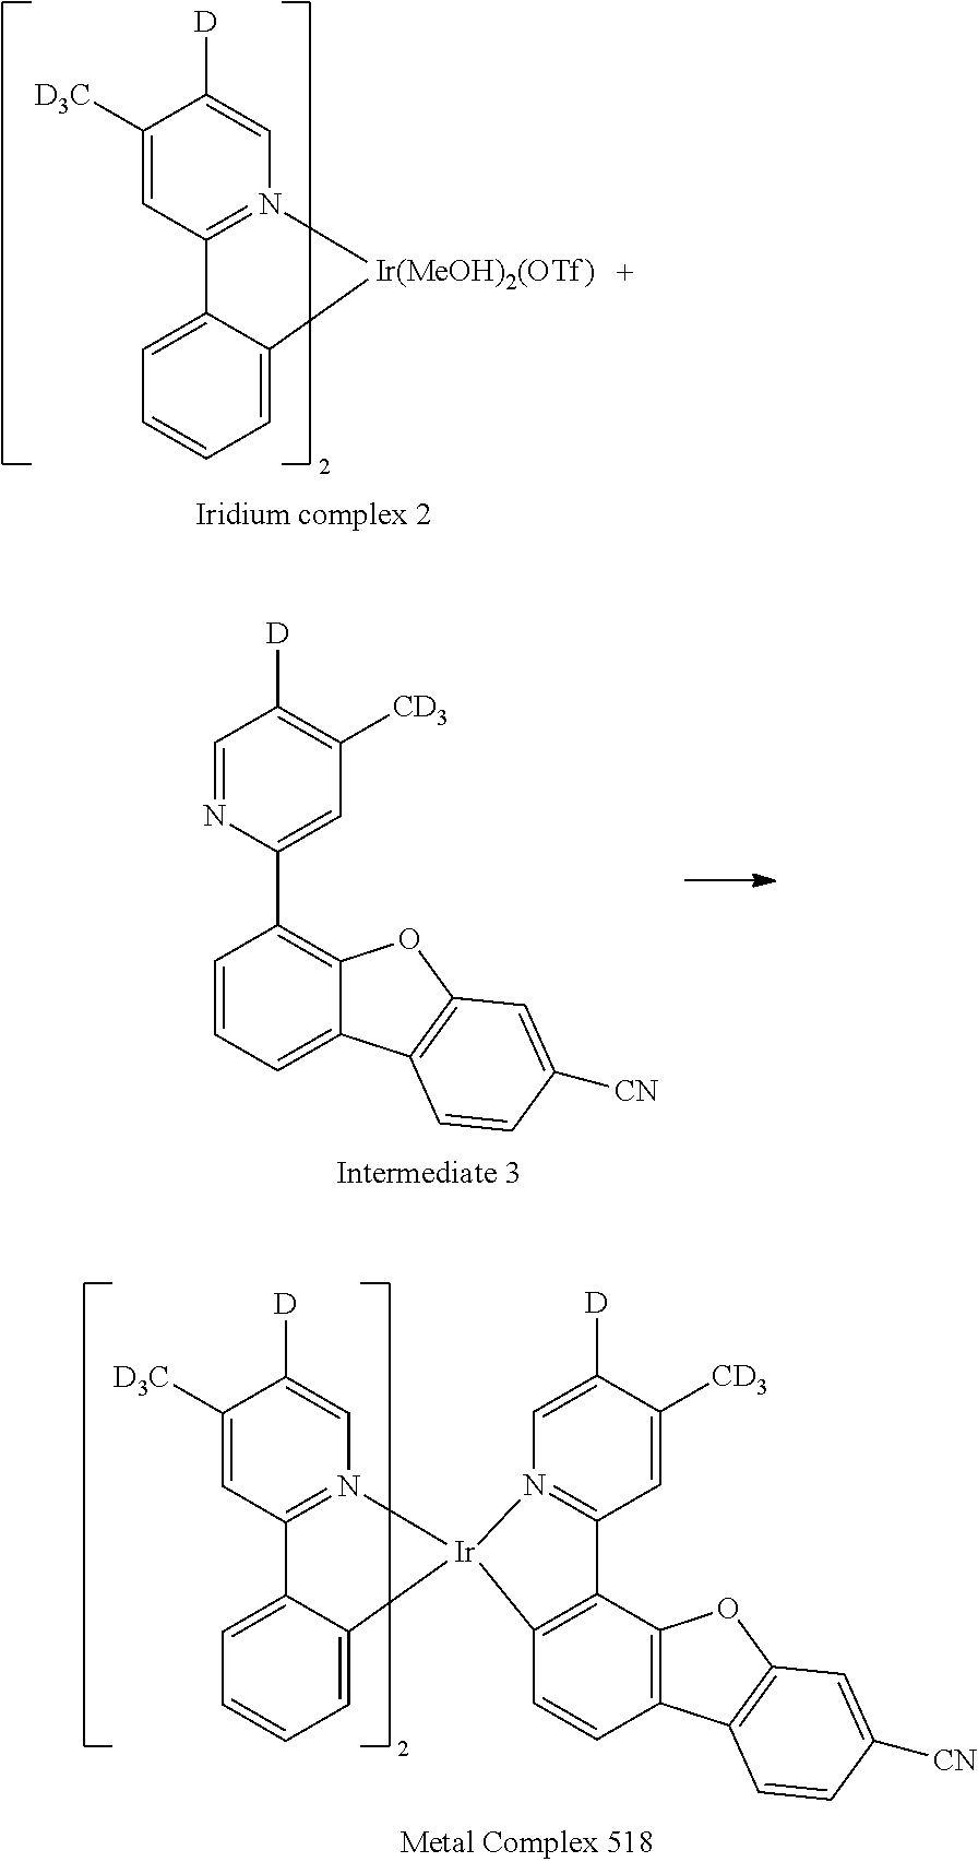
C1([D3C])=CC2=N(C=C1[D])[Ir(MeOH)2(OTf)]C1=CC=CC=C21.C1=NC(C2=C3C(=CC=C2)C2=C(O3)C=C([CN])C=C2)=CC([CD3])=C1[D].C1([D3C])=CC2=N(C=C1[D])[Ir]1(C3=CC=CC=C23)N2=C(C=C([CD3])C([D])=C2)C2=C1C=CC1=C2OC2=C1C=CC([CN])=C2
